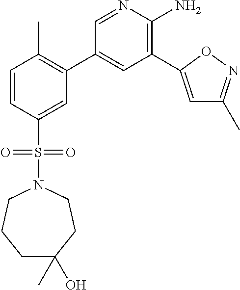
C1=CC(S(=O)(=O)N2CCC(C)(O)CCC2)=CC(C2=CC(C3=CC(C)=NO3)=C(N)N=C2)=C1C
